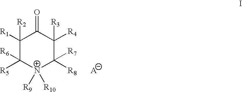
C1([R1])([R2])C([R5])([R6])[N+]([R9])([R10])C([R8])([R7])C([R4])([R3])C1=O.[A]
